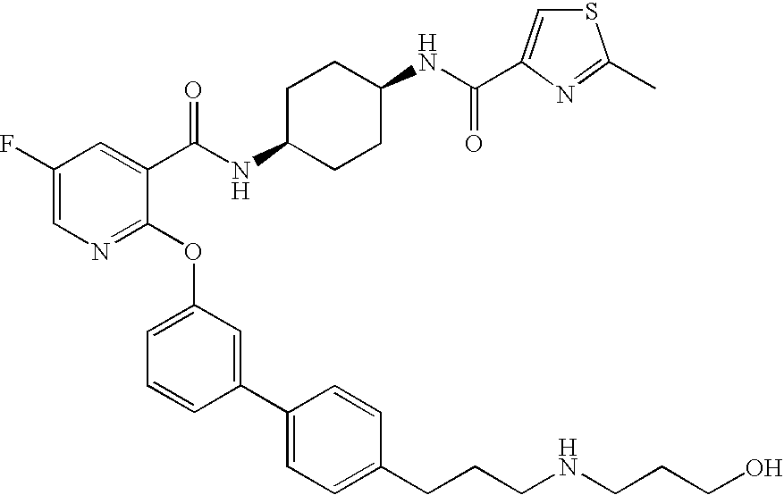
C1(F)=CN=C(OC2=CC=CC(C3=CC=C(CCCNCCCO)C=C3)=C2)C(C(NC2CCC(NC(=O)C3=CSC(C)=N3)CC2)=O)=C1
